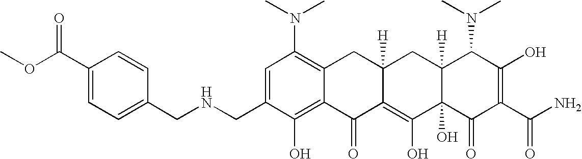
C1(CNCC2=CC=C(C(OC)=O)C=C2)=CC(N(C)C)=C2C(=C1O)C(=O)C1=C(O)C3(O)C([H])(CC1([H])C2)C(N(C)C)C(O)=C(C(N)=O)C3=O
